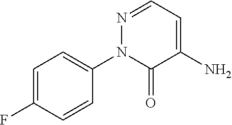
N1=CC=C(N)C(=O)N1C1=CC=C(F)C=C1
